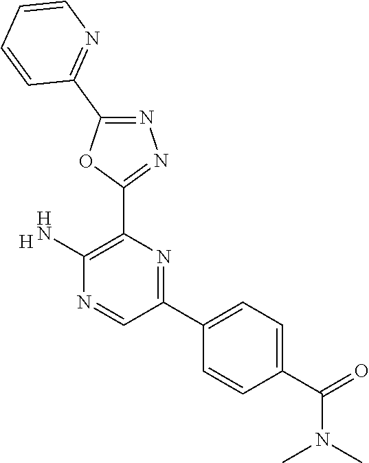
[H].C1(N)=C(C2=NN=C(C3=NC=CC=C3)O2)N=C(C2=CC=C(C(=O)N(C)C)C=C2)C=N1
